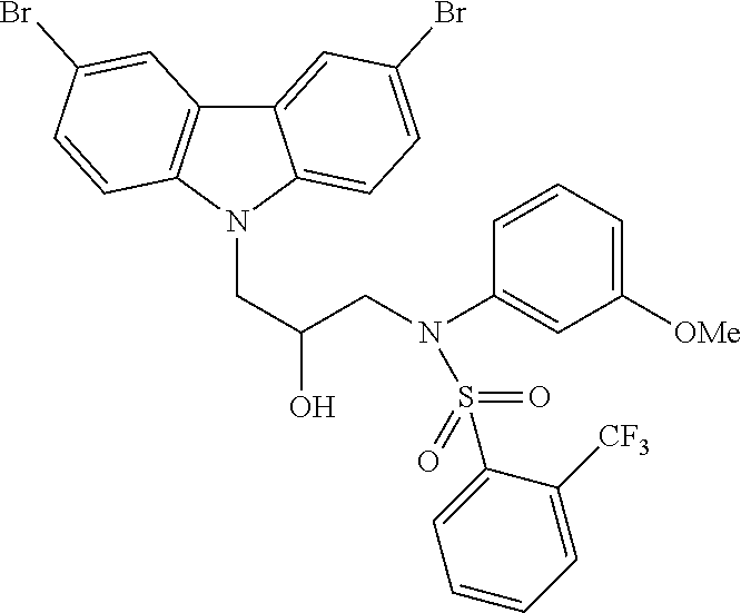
C12=CC(Br)=CC=C1N(CC(CN(C1=CC([OMe])=CC=C1)S(C1=CC=CC=C1[CF3])(=O)=O)O)C1=C2C=C(Br)C=C1
